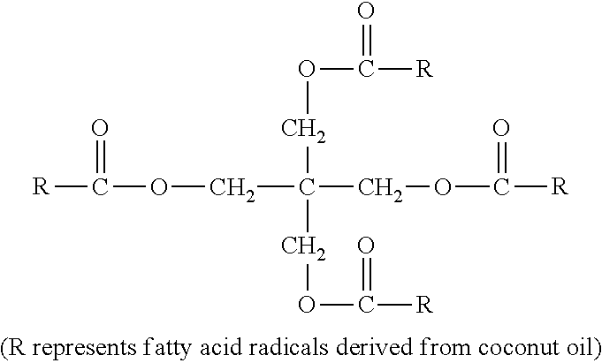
C(C(COC([R])=O)(COC([R])=O)COC([R])=O)OC([R])=O
